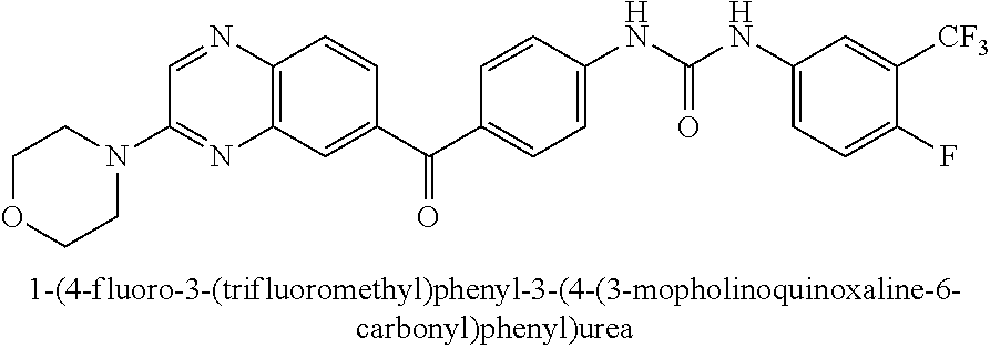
C1OCCN(C2=NC3=C(N=C2)C=CC(C(C2=CC=C(NC(NC4=CC=C(F)C([CF3])=C4)=O)C=C2)=O)=C3)C1
